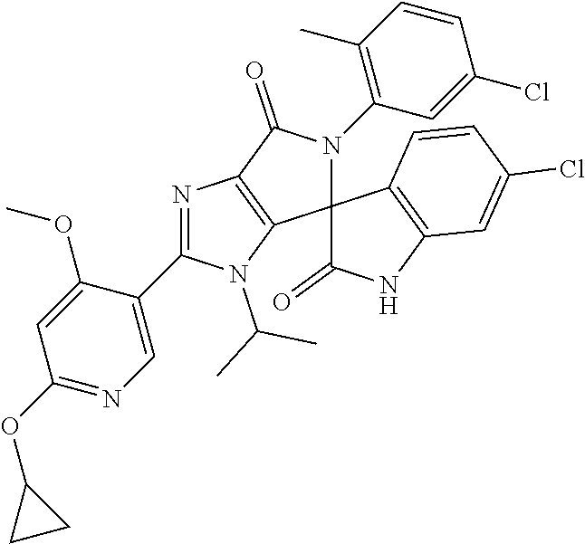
N1=C(C2=CN=C(OC3CC3)C=C2OC)N(C(C)C)C2=C1C(=O)N(C1=C(C)C=CC(Cl)=C1)C21C(=O)NC2=C1C=CC(Cl)=C2
